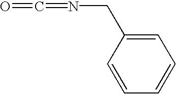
C1=CC(CN=C=O)=CC=C1
